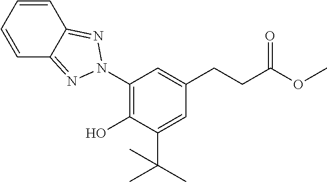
C1=CC=CC2=NN(C3=C(O)C(C(C)(C)C)=CC(CCC(OC)=O)=C3)N=C12
